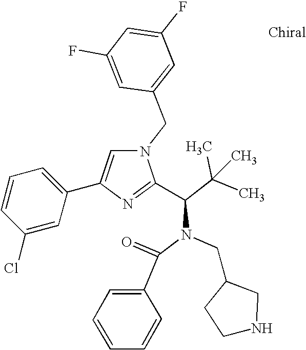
N1(CC2=CC(F)=CC(F)=C2)C=C(C2=CC=CC(Cl)=C2)N=C1C(C(C)(C)C)N(C(=O)C1=CC=CC=C1)CC1CCNC1
